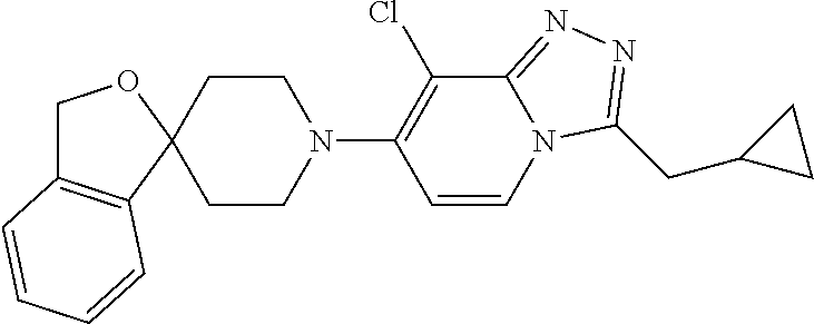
C12(CCN(C3=C(Cl)C4=NN=C(CC5CC5)N4C=C3)CC1)OCC1=C2C=CC=C1
